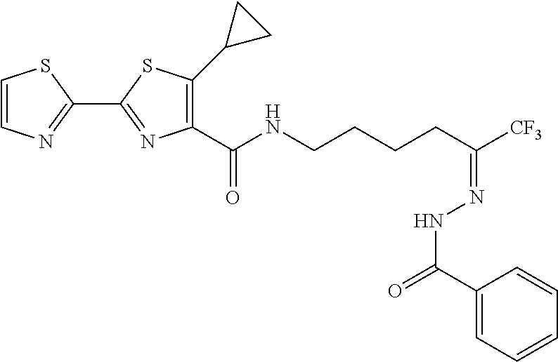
C1=CN=C(C2=NC(C(NCCCCC([CF3])=NNC(=O)C3=CC=CC=C3)=O)=C(C3CC3)S2)S1
